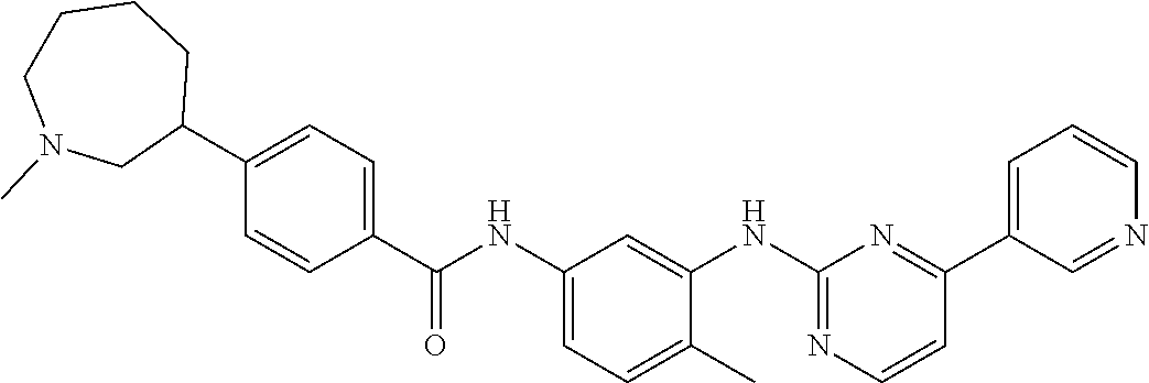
C1(C2=CC=C(C(NC3=CC=C(C)C(NC4=NC=CC(C5=CC=CN=C5)=N4)=C3)=O)C=C2)CCCCN(C)C1
